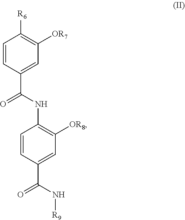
[R9]NC(C1=CC([OR8])=C(NC(C2=CC([OR7])=C([R6])C=C2)=O)C=C1)=O
